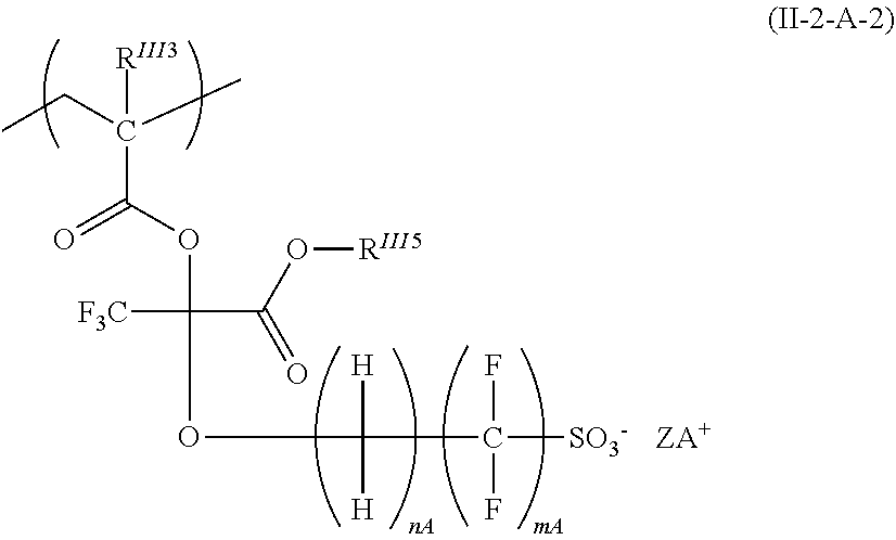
CCC(C)([RIII3])C(OC([F3C])(OC([H])([H])C(F)(F)[SO3-])C(O[RIII5])=O)=O.[ZA+]
